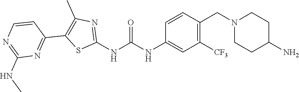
C1([CF3])=C(CN2CCC(N)CC2)C=CC(NC(NC2=NC(C)=C(C3=NC(NC)=NC=C3)S2)=O)=C1
